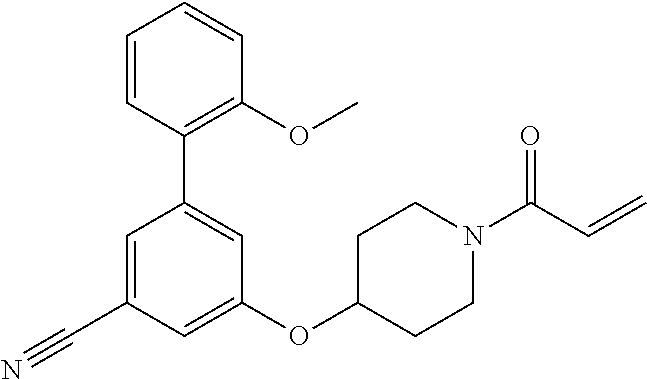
C1=CC(C2=CC(OC3CCN(C(C=C)=O)CC3)=CC(C#N)=C2)=C(OC)C=C1
